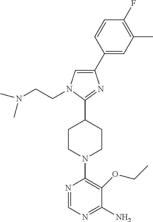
C1(C2CCN(C3=C(OCC)C(N)=NC=N3)CC2)=NC(C2=CC(C)=C(F)C=C2)=CN1CCN(C)C
